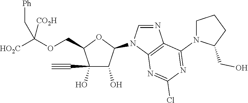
C1(O)(C#C)C(O)C(N2C=NC3=C2N=C(Cl)N=C3N2CCCC2CO)OC1COC([HO2C])([CO2H])C[Ph]
